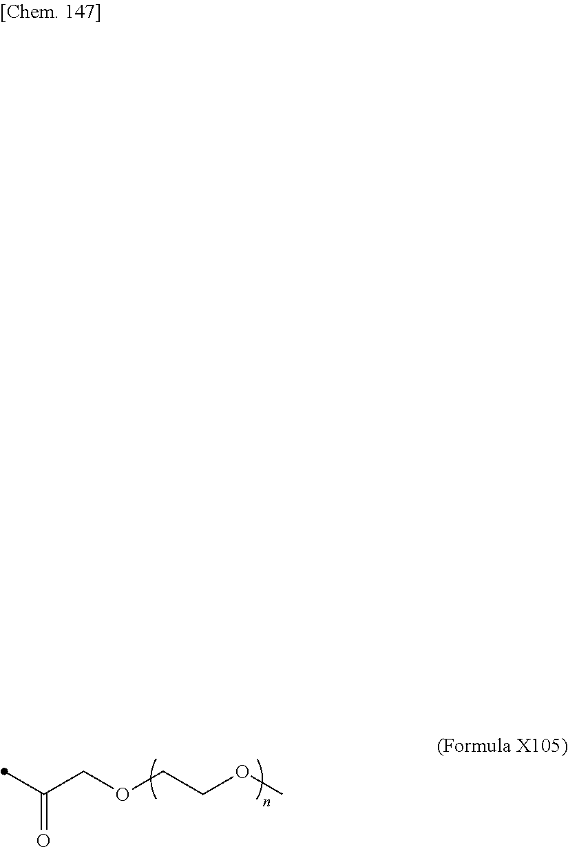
C(COCCOC)(C)=O
